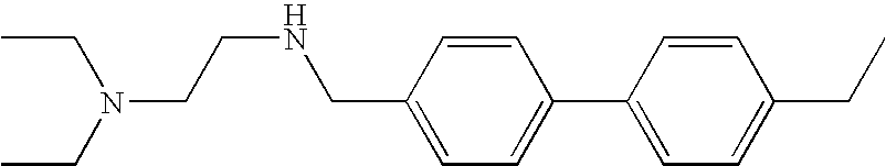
C1=CC(C2=CC=C(CC)C=C2)=CC=C1CNCCN(CC)CC
